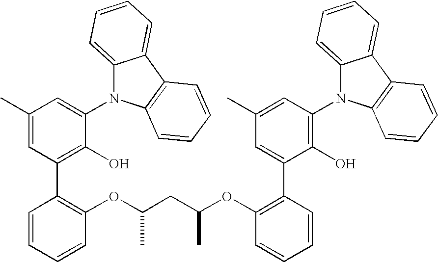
C1(C)=CC(C2=C(OC(CC(OC3=C(C4=CC(C)=CC(N5C6=CC=CC=C6C6=C5C=CC=C6)=C4O)C=CC=C3)C)C)C=CC=C2)=C(O)C(N2C3=CC=CC=C3C3=C2C=CC=C3)=C1
